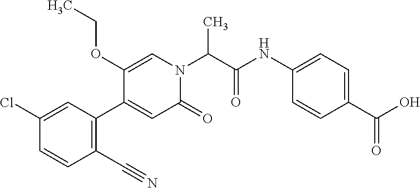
C1(C#N)=C(C2=CC(=O)N(C(C(NC3=CC=C(C(O)=O)C=C3)=O)C)C=C2OCC)C=C(Cl)C=C1
